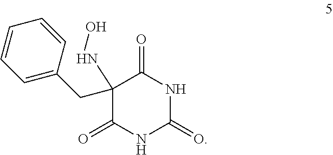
C1(NO)(CC2=CC=CC=C2)C(=O)NC(=O)NC1=O
